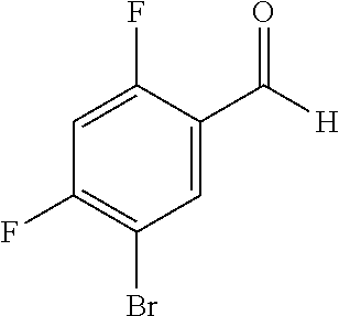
C1=C(F)C(C([H])=O)=CC(Br)=C1F
